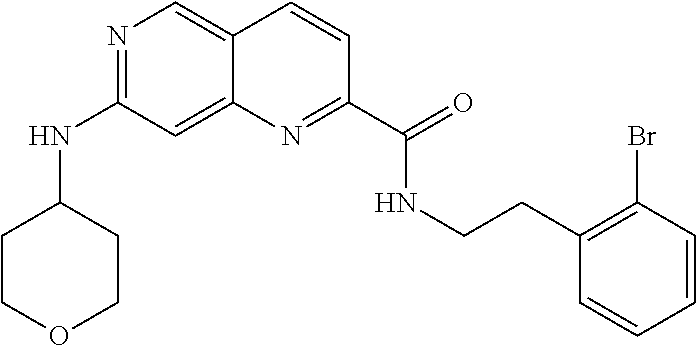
N1=C(NC2CCOCC2)C=C2C(=C1)C=CC(C(=O)NCCC1=C(Br)C=CC=C1)=N2
